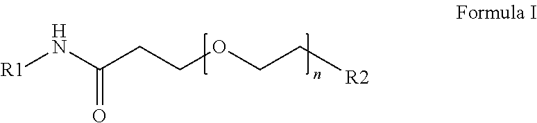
[R1]NC(CCOCC[R2])=O
